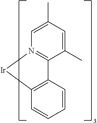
C1(C)=CC(C)=CN2=C1C1=C(C=CC=C1)[Ir]2
